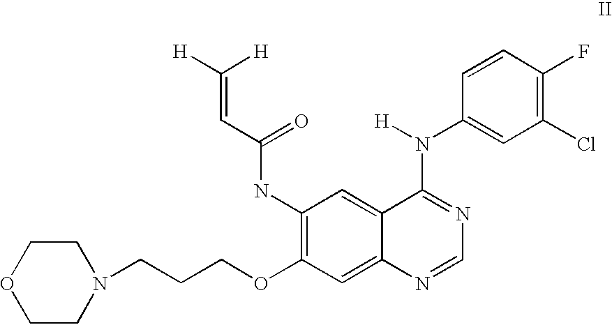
O1CCN(CCCOC2=C(NC(C=C([H])[H])=O)C=C3C(=C2)N=CN=C3N([H])C2=CC(Cl)=C(F)C=C2)CC1
